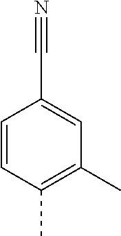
C1=CC(C)=C(C)C=C1C#N
